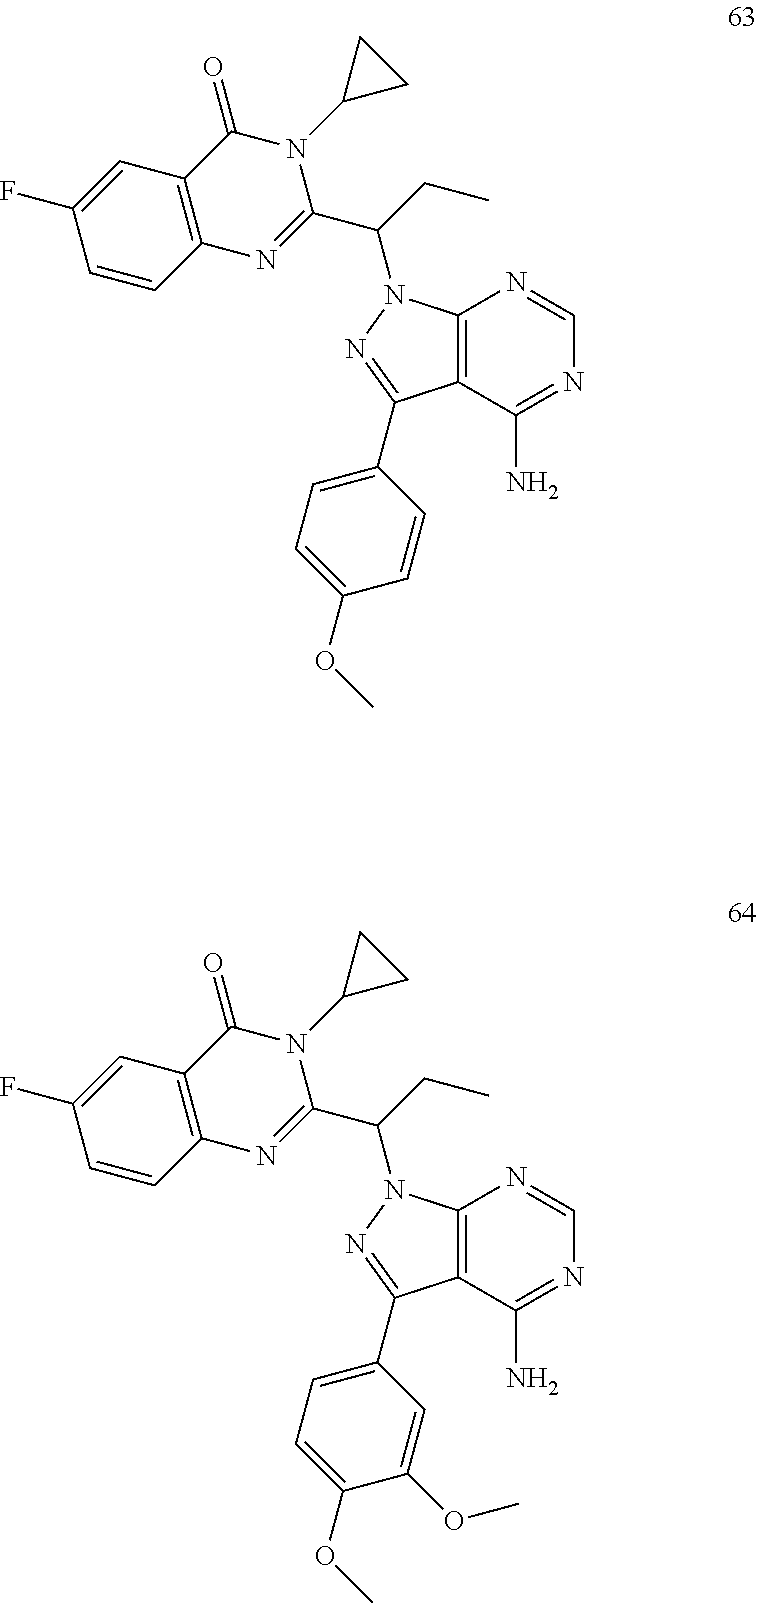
C12=C(C(N)=NC=N1)C(C1=CC=C(OC)C(OC)=C1)=NN2C(CC)C1=NC2=C(C(=O)N1C1CC1)C=C(F)C=C2.C12=C(C(N)=NC=N1)C(C1=CC=C(OC)C=C1)=NN2C(CC)C1=NC2=C(C(=O)N1C1CC1)C=C(F)C=C2
